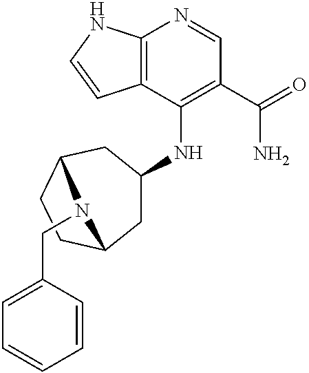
C12=C(C(NC3CC4CCC(C3)N4CC3=CC=CC=C3)=C(C(=O)N)C=N1)C=CN2
